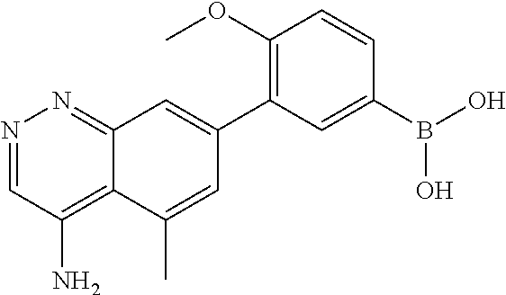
N1=CC(N)=C2C(=N1)C=C(C1=C(OC)C=CC(B(O)O)=C1)C=C2C
